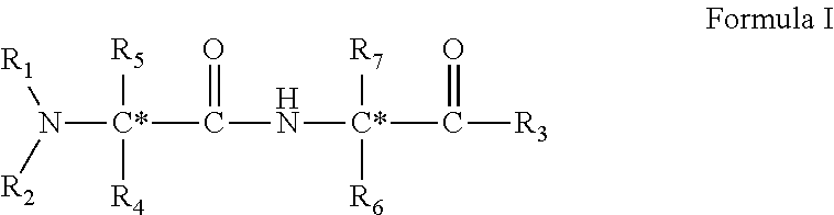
[C*](N([R2])[R1])([R5])([R4])C(N[C*](C([R3])=O)([R7])[R6])=O
